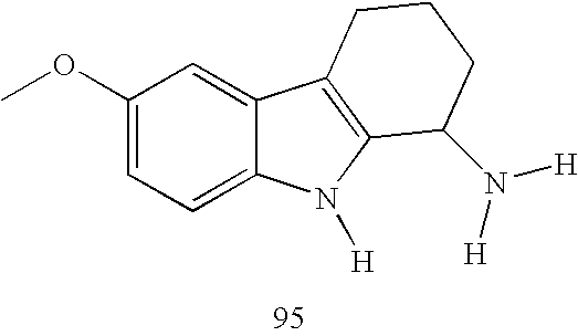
C1(OC)=CC=C2C(=C1)C1=C(N2[H])C(N([H])[H])CCC1
